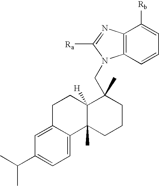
CC(C1=CC=C2C(=C1)CCC1([H])C2(C)CCCC1(C)CN1C2=C(N=C1[Ra])C([Rb])=CC=C2)C
